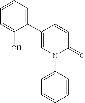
C1(C2=CC=CC=C2O)=CN(C2=CC=CC=C2)C(=O)C=C1
